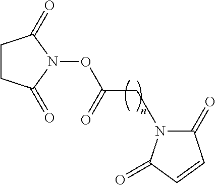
C1CC(=O)N(OC(CN2C(=O)C=CC2=O)=O)C1=O
